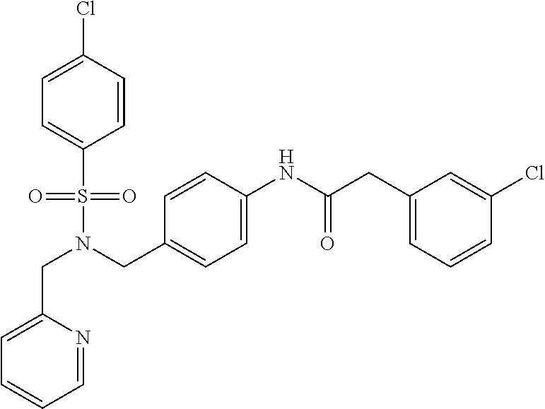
C(N(CC1=CC=C(NC(=O)CC2=CC=CC(Cl)=C2)C=C1)S(=O)(=O)C1=CC=C(Cl)C=C1)C1=CC=CC=N1
